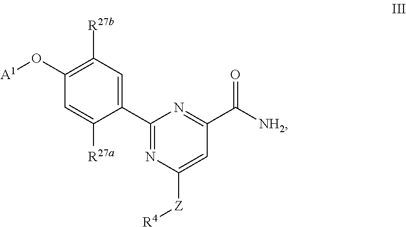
C1(O[A1])=C([R27b])C=C(C2=NC([Z][R4])=CC(C([NH2])=O)=N2)C([R27a])=C1
